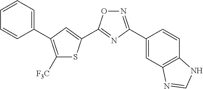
C1([F3C])=C(C2=CC=CC=C2)C=C(C2=NC(C3=CC4=C(C=C3)NC=N4)=NO2)S1
